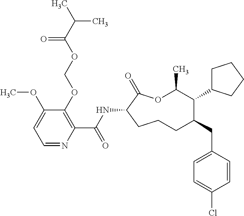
C1CC(NC(C2=C(OCOC(C(C)C)=O)C(OC)=CC=N2)=O)C(=O)OC(C)C(C2CCCC2)C(CC2=CC=C(Cl)C=C2)C1
